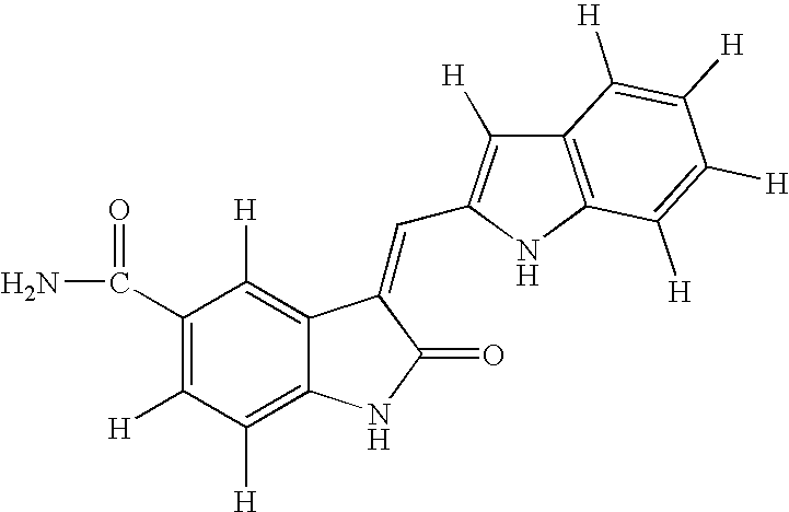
C1(C(=O)N)=C([H])C([H])=C2C(=C1[H])C(=CC1=C([H])C3=C(N1)C([H])=C([H])C([H])=C3[H])C(=O)N2
